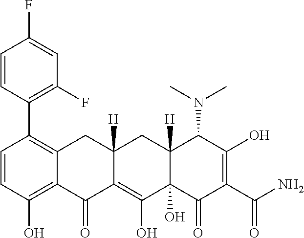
C1=CC(O)=C2C(=C1C1=C(F)C=C(F)C=C1)CC1([H])C(=C(O)C3(O)C([H])(C1)C(N(C)C)C(O)=C(C(N)=O)C3=O)C2=O
